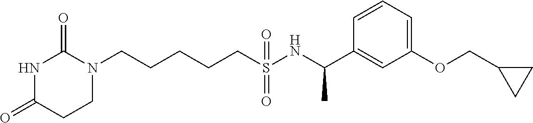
C(CCCS(NC(C1=CC(OCC2CC2)=CC=C1)C)(=O)=O)CN1C(=O)NC(=O)CC1
